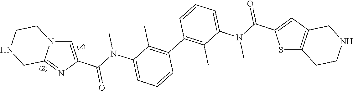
C1=C(C(=O)N(C)C2=CC=CC(C3=C(C)C(N(C)C(=O)C4=CC5=C(S4)CCNC5)=CC=C3)=C2C)N=C2N1CCNC2
